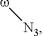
[N3][w]
